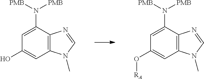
C1=C(N([PMB])[PMB])C2=C(C=C1O)N(C)C=N2.C1=C(N([PMB])[PMB])C2=C(C=C1O[RA])N(C)C=N2
